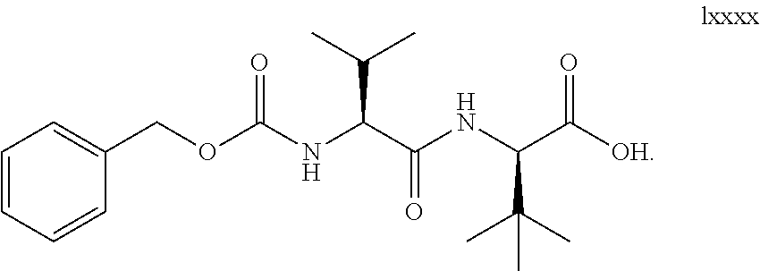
C1=CC=CC(COC(NC(C(NC(C([OH])=O)C(C)(C)C)=O)C(C)C)=O)=C1
